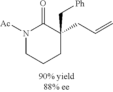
N1([Ac])CCCC(CC=C)(C[Ph])C1=O
